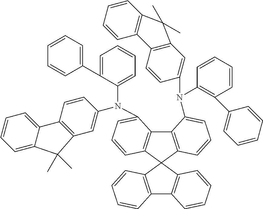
C12=C(C3(C4=C1C(N(C1=CC=CC=C1C1=CC=CC=C1)C1=CC5=C(C6=CC=CC=C6C5(C)C)C=C1)=CC=C4)C1=C(C4=C3C=CC=C4)C=CC=C1)C=CC=C2N(C1=C(C2=CC=CC=C2)C=CC=C1)C1=CC2=C(C=C1)C1=C(C=CC=C1)C2(C)C
